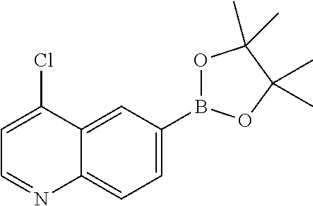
C12=CC(B3OC(C)(C)C(C)(C)O3)=CC=C1N=CC=C2Cl
